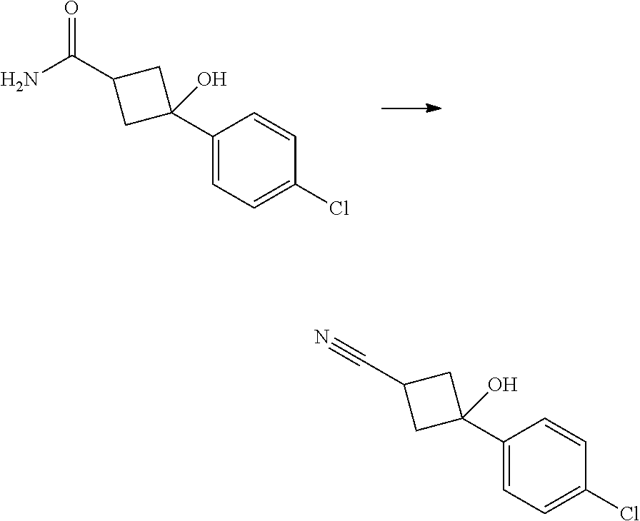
C1(C2(O)CC(C(N)=O)C2)=CC=C(Cl)C=C1.C1(C2(O)CC(C#N)C2)=CC=C(Cl)C=C1
